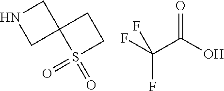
C1NCC12S(=O)(=O)CC2.FC(C(O)=O)(F)F
